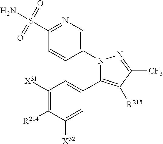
C1(N2C(C3=CC([X31])=C([R214])C([X32])=C3)=C([R215])C([CF3])=N2)=CN=C(S(N)(=O)=O)C=C1
